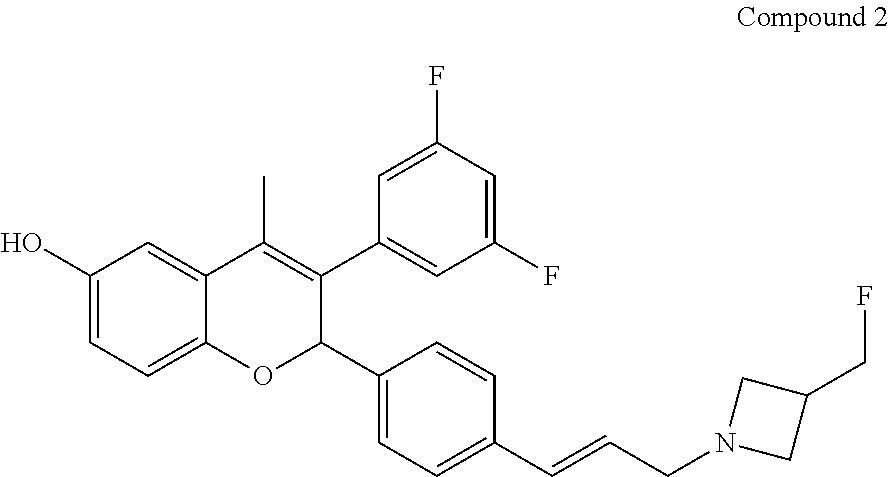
C1(CF)CN(CC=CC2=CC=C(C3C(C4=CC(F)=CC(F)=C4)=C(C)C4=CC(O)=CC=C4O3)C=C2)C1
